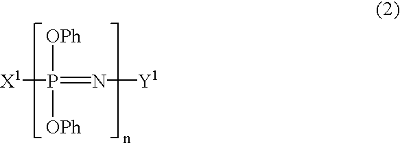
[OPh]P([OPh])(=N[Y1])[X1]
